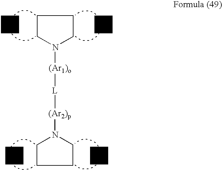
C1CCCN1[(Ar1)o][L][(Ar2)p]N1CCCC1
